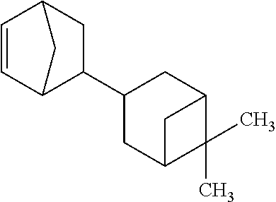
C1=CC2CC(C3CC4C(C)(C)C(C3)C4)C1C2
